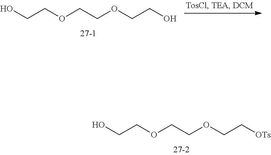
C(COCCOCCO)O.C(COCCOCC[OTs])O
